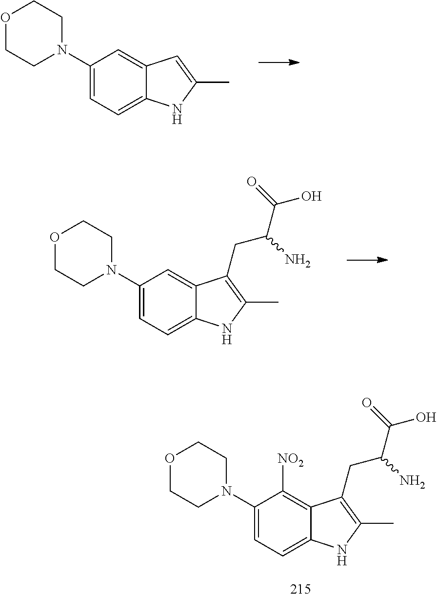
C1(N2CCOCC2)=CC=C2C(=C1)C=C(C)N2.C1(N2CCOCC2)=CC=C2C(=C1)C(CC(C(=O)O)N)=C(C)N2.C1(N2CCOCC2)=CC=C2C(=C1[NO2])C(CC(C(=O)O)N)=C(C)N2
